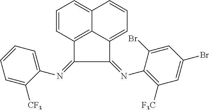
C12=C3C(=CC=CC3=CC=C1)C(=NC1=C([F3C])C=C(Br)C=C1Br)C2=NC1=CC=CC=C1[CF3]
